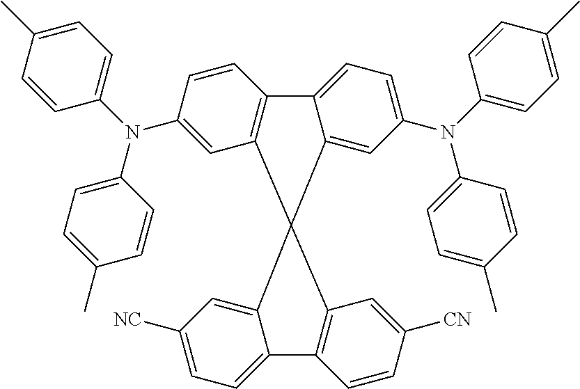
C1=CC2=C(C=C1N(C1=CC=C(C)C=C1)C1=CC=C(C)C=C1)C1(C3=CC(N(C4=CC=C(C)C=C4)C4=CC=C(C)C=C4)=CC=C32)C2=C(C3=CC=C([NC])C=C31)C=CC([CN])=C2
